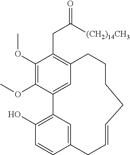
C1(OC)=C(OC)C2=CC(=C1CC(=O)[(CH2)14CH3])CCCCC=CCC1=CC2=C(O)C=C1
